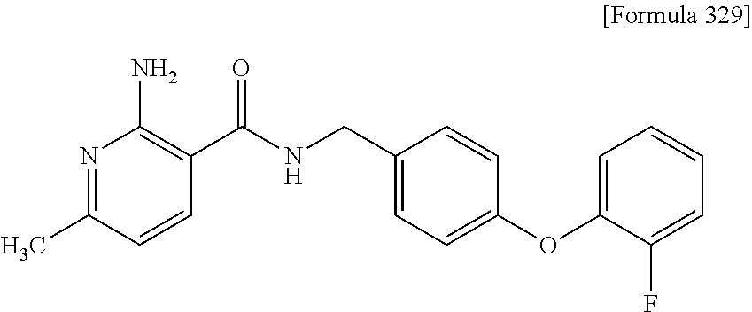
N1=C(C)C=CC(C(NCC2=CC=C(OC3=CC=CC=C3F)C=C2)=O)=C1N
